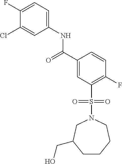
C1(F)=CC=C(NC(C2=CC(S(=O)(=O)N3CC(CO)CCCC3)=C(F)C=C2)=O)C=C1Cl
